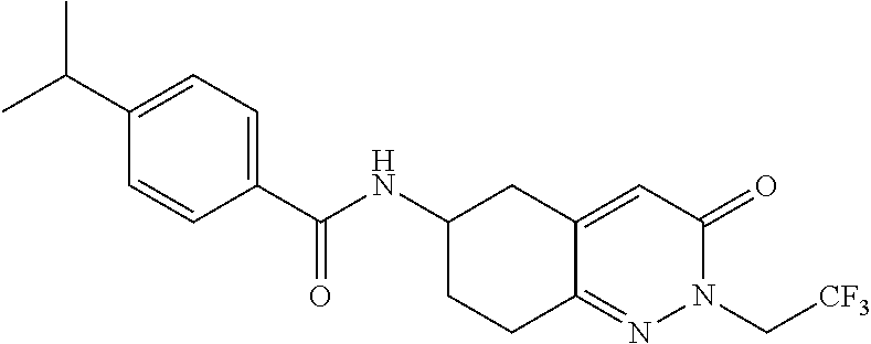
C1(C(C)C)=CC=C(C(NC2CCC3=NN(C[CF3])C(=O)C=C3C2)=O)C=C1
